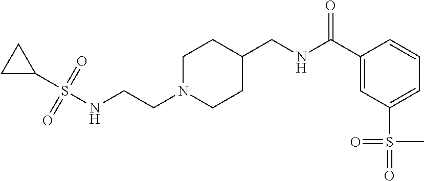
N(CCN1CCC(CNC(C2=CC(S(=O)(C)=O)=CC=C2)=O)CC1)S(C1CC1)(=O)=O
